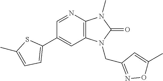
C1(C2=CC=C(C)S2)=CC2=C(N=C1)N(C)C(=O)N2CC1=NOC(C)=C1
